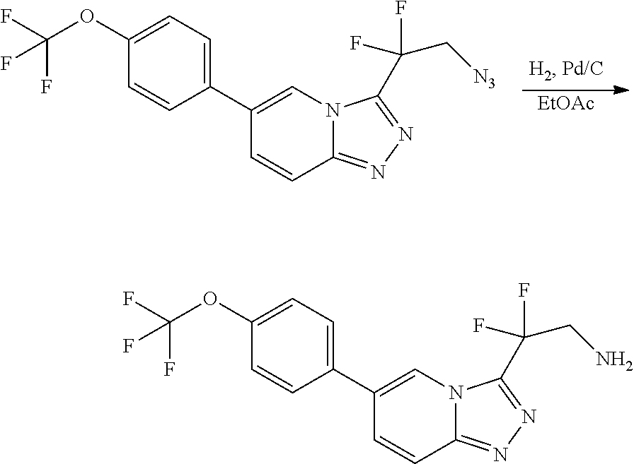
[EtOAc].C1=CC2=NN=C(C(C[N3])(F)F)N2C=C1C1=CC=C(OC(F)(F)F)C=C1.C1=CC2=NN=C(C(CN)(F)F)N2C=C1C1=CC=C(OC(F)(F)F)C=C1
